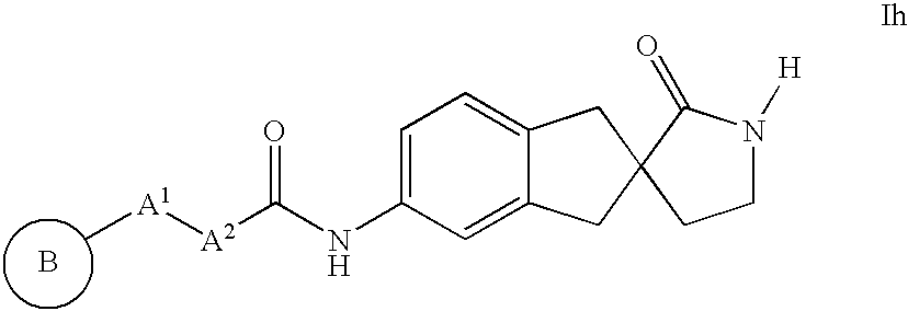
B.C[A1][A2]C(NC1=CC=C2C(=C1)CC1(C2)CCN([H])C1=O)=O
